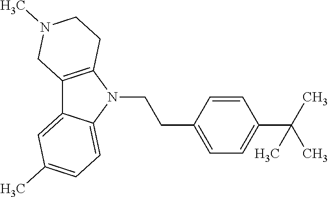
C12=C(N(CCC3=CC=C(C(C)(C)C)C=C3)C3=CC=C(C)C=C13)CCN(C)C2
